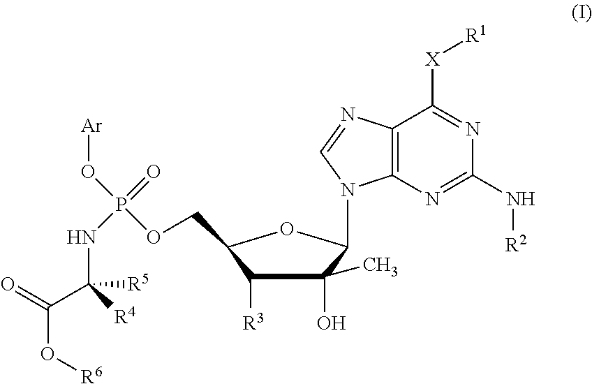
C1(O)(C)C([R3])C(COP(O[Ar])(=O)NC([R5])([R4])C(=O)O[R6])OC1N1C2=C(C([X][R1])=NC(N[R2])=N2)N=C1
